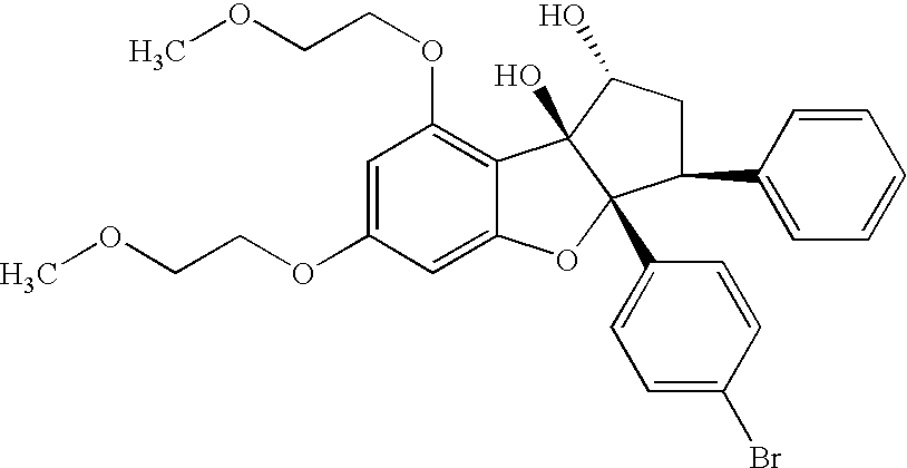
C1=C(OCCOC)C=C2C(=C1OCCOC)C1(O)C(C3=CC=C(Br)C=C3)(O2)C(C2=CC=CC=C2)CC1O
